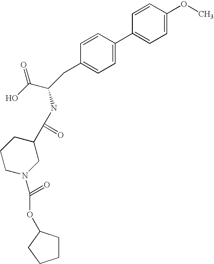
C1=CC(OC)=CC=C1C1=CC=C(CC(C(O)=O)NC(C2CCCN(C(=O)OC3CCCC3)C2)=O)C=C1
